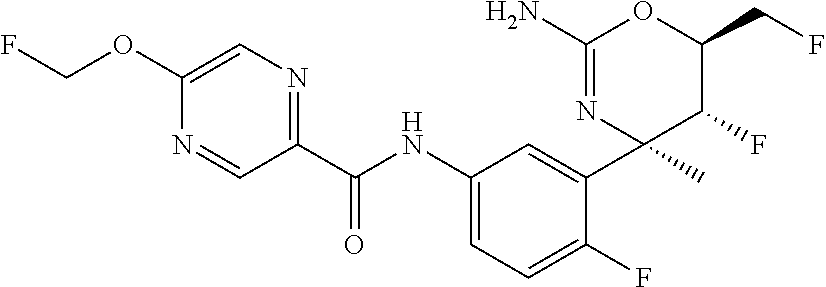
C1(C(NC2=CC=C(F)C(C3(C)N=C(N)OC(CF)C3F)=C2)=O)=NC=C(OCF)N=C1
